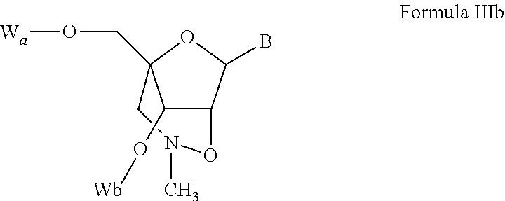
C12C(B)OC(CO[Wa])(CN(C)O1)C2O[Wb]
